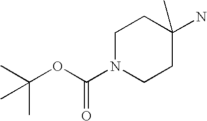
C(C)(C)(OC(N1CCC(N)(C)CC1)=O)C
